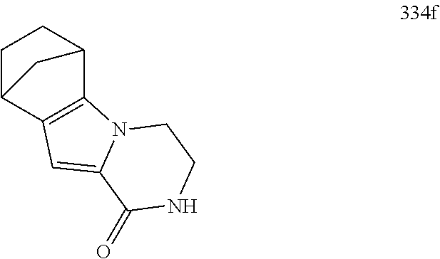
C12=C(C3CCC1C3)N1C(=C2)C(=O)NCC1
